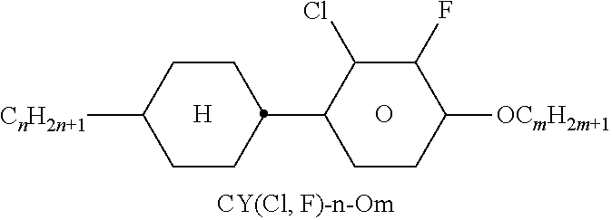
[H].O.[CnH2n+1]C1CCC(C2C(Cl)C(F)C([OCmH2m+1])CC2)CC1
